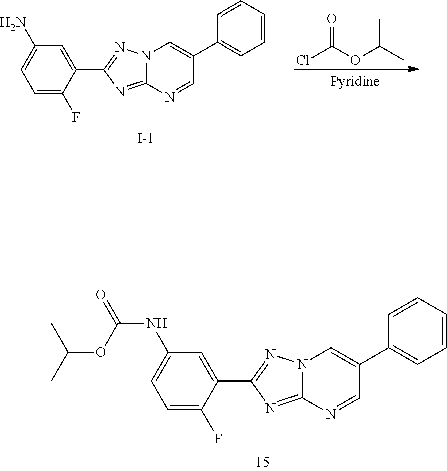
C1=C(F)C(C2=NN3C(=N2)N=CC(C2=CC=CC=C2)=C3)=CC(NC(=O)OC(C)C)=C1.C1=C(F)C(C2=NN3C(=N2)N=CC(C2=CC=CC=C2)=C3)=CC(N)=C1.[I-].ClC(OC(C)C)=O
